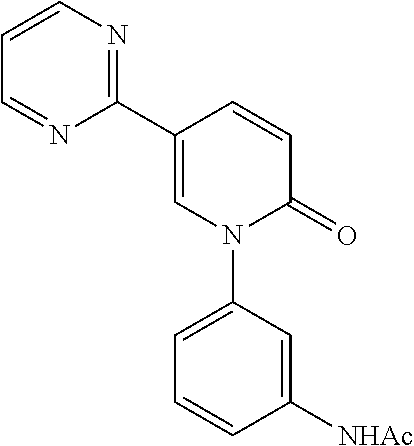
C1=C(C2=NC=CC=N2)C=CC(=O)N1C1=CC=CC([NHAc])=C1
